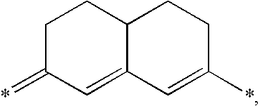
C1C(=*)C=C2C(C1)CCC(*)=C2
